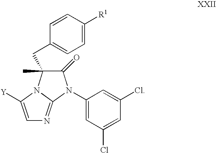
C1=C([R1])C=CC(CC2(C)C(=O)N(C3=CC(Cl)=CC(Cl)=C3)C3=NC=C([Y])N23)=C1
